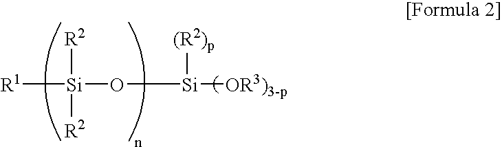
[R1][Si](O[Si]([OR3)3-p])[(R2)p])([R2])[R2]
